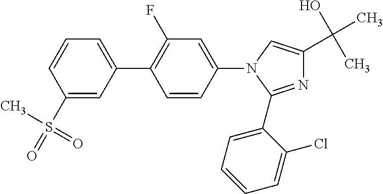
N1=C(C2=CC=CC=C2Cl)N(C2=CC(F)=C(C3=CC=CC(S(C)(=O)=O)=C3)C=C2)C=C1C(O)(C)C
